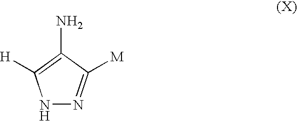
N1N=C([M])C(N)=C1[H]
